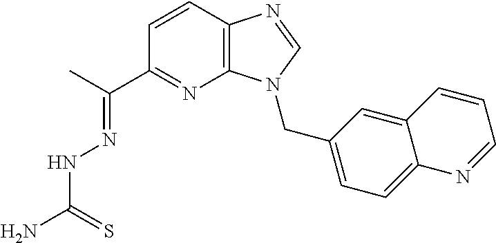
C1=CC2=C(N=C1C(C)=NNC(N)=S)N(CC1=CC=C3C(=C1)C=CC=N3)C=N2
